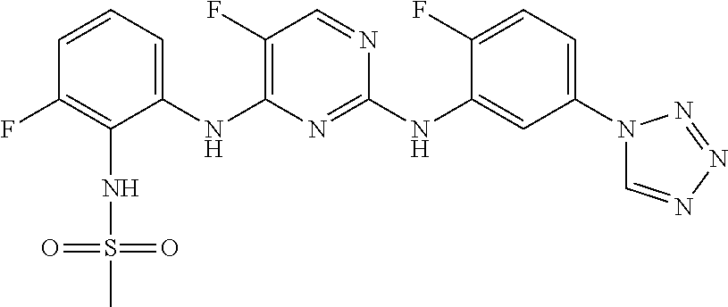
C1=CC=C(NC2=C(F)C=NC(NC3=CC(N4C=NN=N4)=CC=C3F)=N2)C(NS(=O)(C)=O)=C1F
